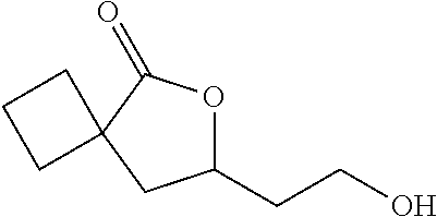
C1(CCO)OC(=O)C2(C1)CCC2
